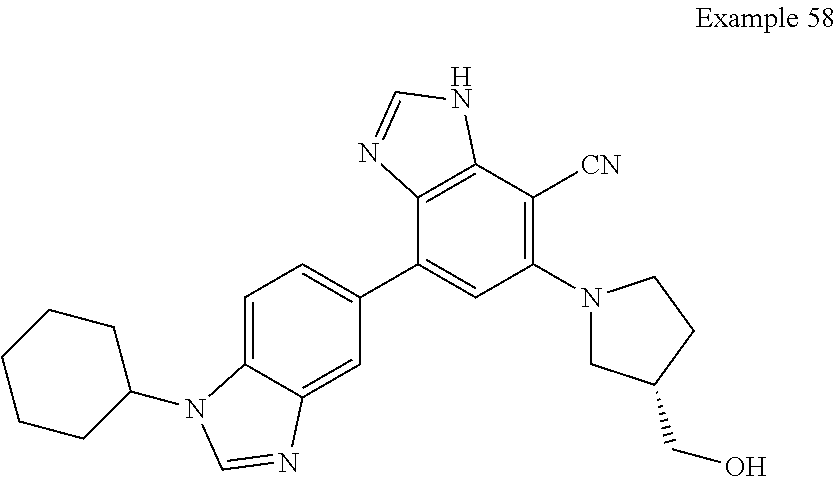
C1=C2C(=CC(C3=CC(N4CC(CO)CC4)=C([CN])C4=C3N=CN4)=C1)N=CN2C1CCCCC1
